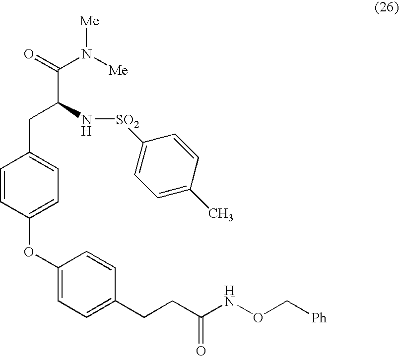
C(C(N[SO2]C1=CC=C(C)C=C1)CC1=CC=C(OC2=CC=C(CCC(NOC[Ph])=O)C=C2)C=C1)(=O)N([Me])[Me]
